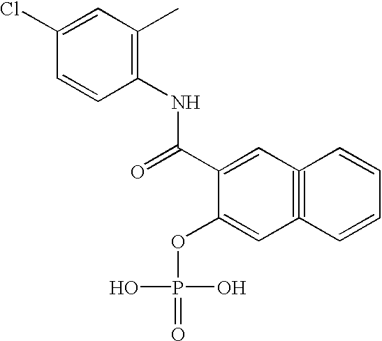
C1=C(Cl)C=CC(NC(C2=CC3#C(C=C2OP(=O)(O)O)C=CC=C3)=O)=C1C
